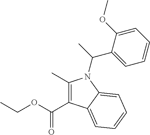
C1(C)=C(C(OCC)=O)C2=CC=CC=C2N1C(C)C1=CC=CC=C1OC
